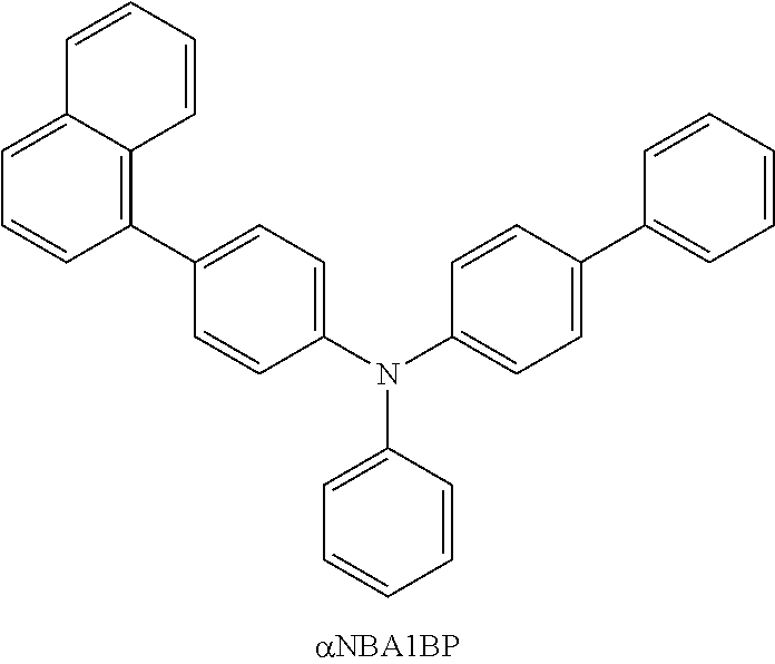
C1(C2=CC=C(N(C3=CC=CC=C3)C3=CC=C(C4=CC=CC=C4)C=C3)C=C2)=C2C(=CC=C1)C=CC=C2
